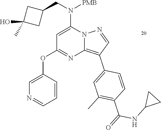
C1=C(N(CC2CC(O)(C)C2)[PMB])N2C(=C(C3=CC(C)=C(C(=O)NC4CC4)C=C3)C=N2)N=C1OC1=CN=CC=C1
